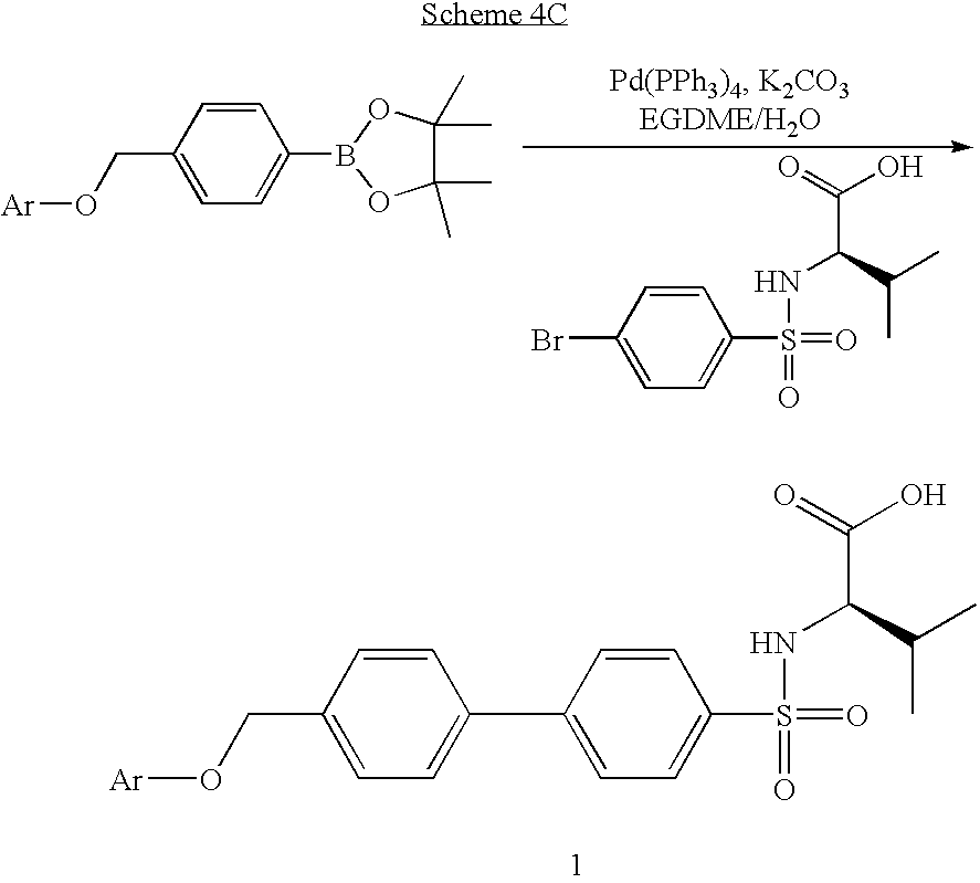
O(CC1=CC=C(B2OC(C)(C)C(C)(C)O2)C=C1)[Ar].BrC1=CC=C(S(NC(C(=O)O)C(C)C)(=O)=O)C=C1.O(CC1=CC=C(C2=CC=C(S(NC(C(=O)O)C(C)C)(=O)=O)C=C2)C=C1)[Ar]
